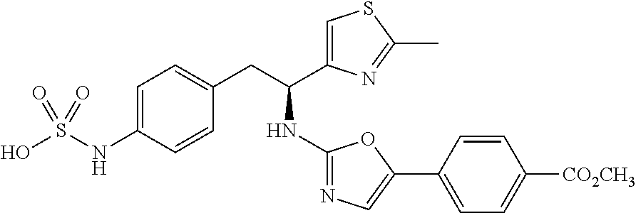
S(O)(NC1=CC=C(CC(C2=CSC(C)=N2)NC2=NC=C(C3=CC=C([CO2CH3])C=C3)O2)C=C1)(=O)=O
